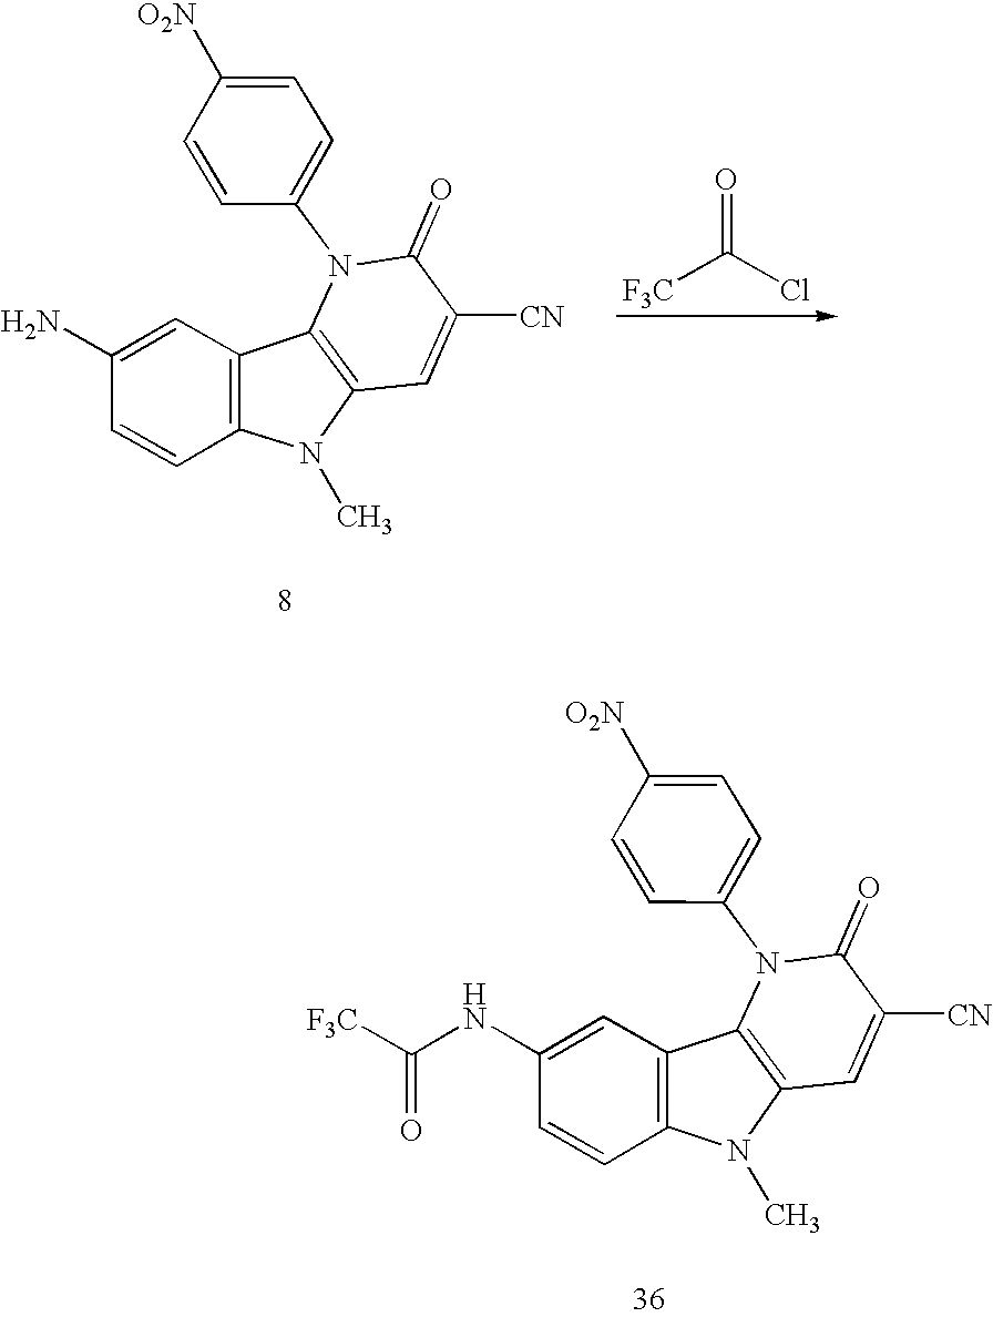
C1(=O)N(C2=CC=C([O2N])C=C2)C2=C(C=C1[CN])N(C)C1=C2C=C(N)C=C1.O=C(Cl)[F3C].C1(=O)N(C2=CC=C([O2N])C=C2)C2=C(C=C1[CN])N(C)C1=C2C=C(NC([F3C])=O)C=C1
